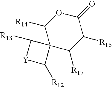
C1([R14])OC(=O)C([R16])C([R17])C12C([R13])[Y]C2[R12]
